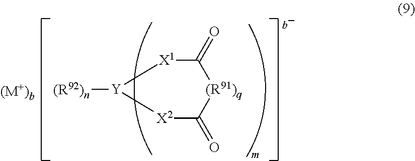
[(R92)n][Y]1[X1]C(=O)[(R91)q]C(=O)[X2]1
